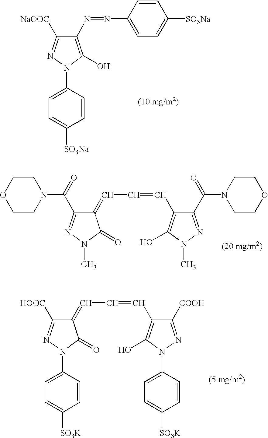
C1(N=NC2=CC=C([SO3Na])C=C2)=C(O)N(C2=CC=C([SO3Na])C=C2)N=C1[NaOOC].C1COCCN1C(=O)C1=NN(C)C(=O)C1=CC=CC1=C(O)N(C)N=C1C(N1CCOCC1)=O.C1(=CC=CC2=C(O)N(C3=CC=C([SO3K])C=C3)N=C2[COOH])C([HOOC])=NN(C2=CC=C([SO3K])C=C2)C1=O
